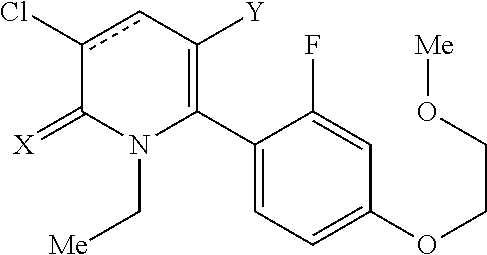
C1(C2=C([Y])cc(Cl)C(=[X])N2C[Me])=CC=C(OCCO[Me])C=C1F
